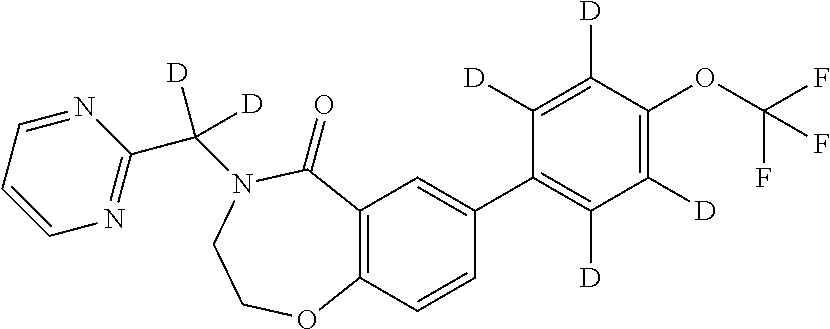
C12=C(C=CC(C3=C([D])C([D])=C(OC(F)(F)F)C([D])=C3[D])=C1)OCCN(C(C1=NC=CC=N1)([D])[D])C2=O
